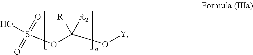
O(S(=O)(O)=O)C([R1])([R2])O[Y]
